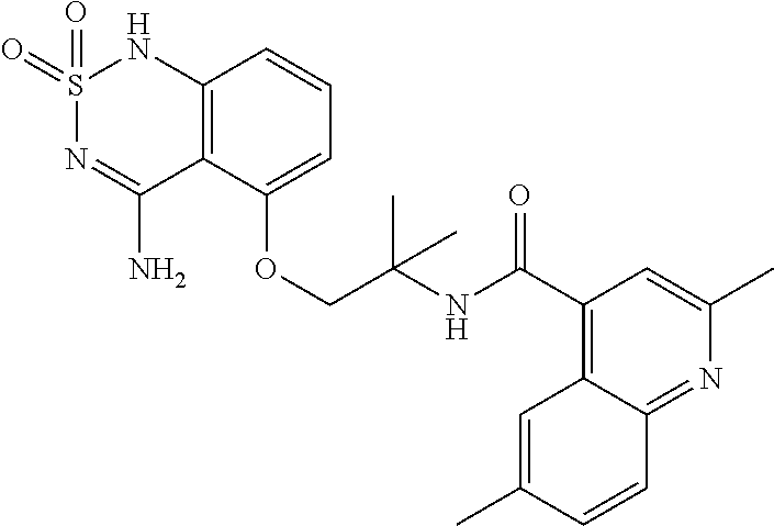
C12=C(C(OCC(NC(C3=C4C(=NC(C)=C3)C=CC(C)=C4)=O)(C)C)=CC=C1)C(N)=NS(=O)(=O)N2
